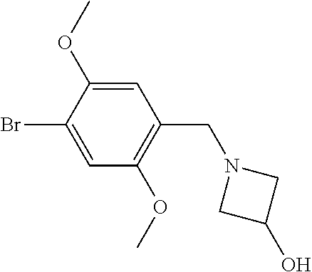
C1=C(OC)C(Br)=CC(OC)=C1CN1CC(O)C1
